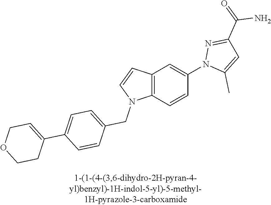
C12=C(C=CC(N3C(C)=CC(C(N)=O)=N3)=C1)N(CC1=CC=C(C3=CCOCC3)C=C1)C=C2
